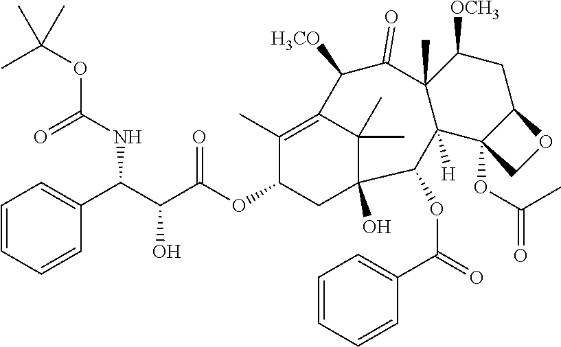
C1=CC=CC=C1C(C(C(OC1CC2(O)C(C)(C)C(=C1C)C([H3CO])C(=O)C1(C)C([H])(C2OC(C2=CC=CC=C2)=O)C2(OC(=O)C)C(CC1[OCH3])OC2)=O)O)NC(OC(C)(C)C)=O
